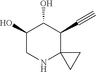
C1(O)CNC2(C(C#C)C1O)CC2
